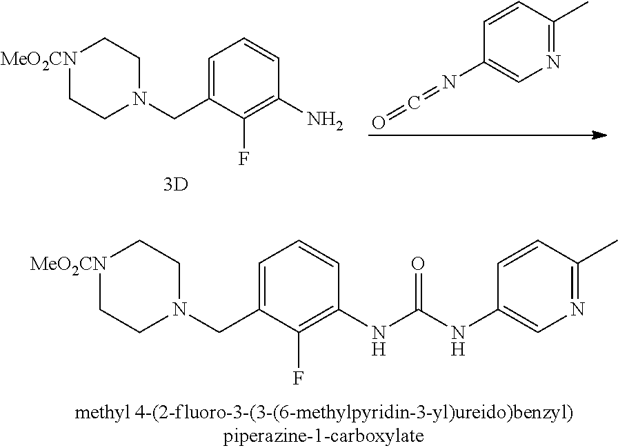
[MeO2CN]1CCN(CC2=CC=CC(N)=C2F)CC1.N1=C(C)C=CC(N=C=O)=C1.C1=C(CN2CC[MeO2CN]CC2)C(F)=C(NC(NC2=CN=C(C)C=C2)=O)C=C1
